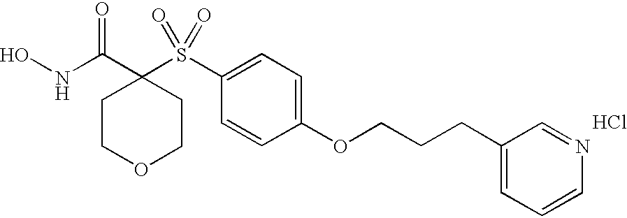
N(C(C1(S(C2=CC=C(OCCCC3=CC=CN=C3)C=C2)(=O)=O)CCOCC1)=O)O.Cl
